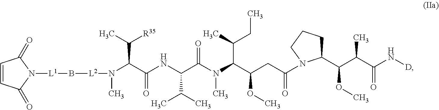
C1=CC(=O)N([L1]B[L2]N(C(C(NC(C(N(C(C(CC(=O)N2C(C(C(C(N[D])=O)C)OC)CCC2)OC)C(C)CC)C)=O)C(C)C)=O)C(C)[R35])C)C1=O
